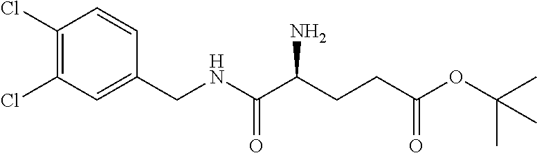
C1(Cl)=C(Cl)C=C(CNC(C(CCC(OC(C)(C)C)=O)N)=O)C=C1
